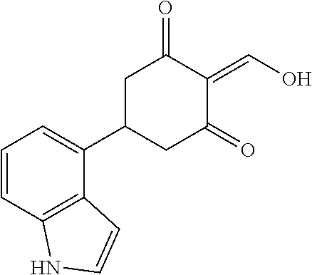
C1=CC2=C(C(C3CC(=O)C(=CO)C(=O)C3)=C1)C=CN2
